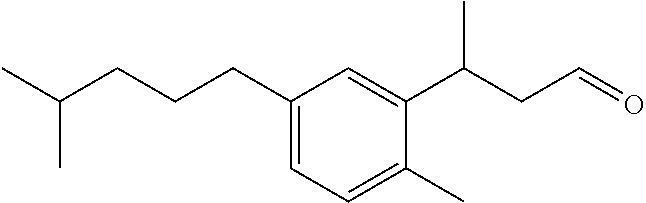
C1(CCCC(C)C)=CC=C(C)C(C(CC=O)C)=C1
